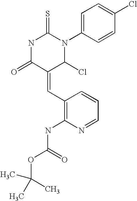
N1C(=O)C(=CC2=C(NC(OC(C)(C)C)=O)N=CC=C2)C(Cl)N(C2=CC=C(Cl)C=C2)C1=S
